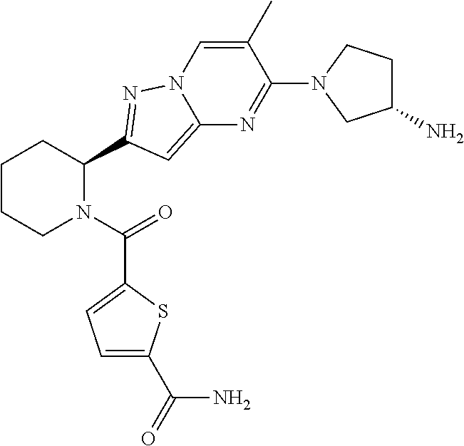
C1CCN(C(=O)C2=CC=C(C(=O)N)S2)C(C2=NN3C=C(C)C(N4CC(N)CC4)=NC3=C2)C1
